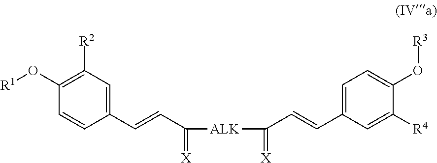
C1([R2])=C(O[R1])C=CC(C=CC(=[X])[ALK]C(C=CC2=CC=C(O[R3])C([R4])=C2)=[X])=C1
